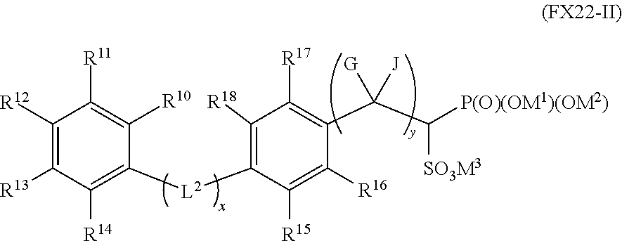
C1([R12])=C([R13])C([R14])=C([L2]C2=C([R18])C([R17])=C(C(C([P(O)(OM1)(OM2)])[SO3M3])([J])[G])C([R16])=C2[R15])C([R10])=C1[R11]
